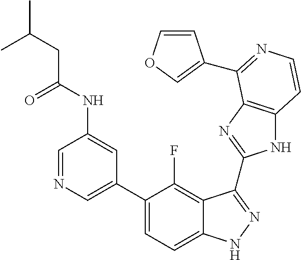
C1=C(C2=CC=C3C(=C2F)C(C2=NC4=C(N2)C=CN=C4C2=COC=C2)=NN3)C=C(NC(CC(C)C)=O)C=N1
